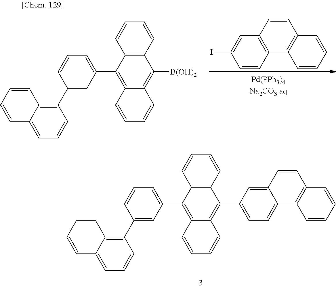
C1=CC2=C(C3=C1C=CC=C3)C=CC(I)=C2.C12=C(C=CC=C1)C([B(OH)2])=C1C(=C2C2=CC=CC(C3=C4C(=CC=C3)C=CC=C4)=C2)C=CC=C1.C12=C(C=CC=C1)C(C1=CC=C3C(=C1)C=CC1=C3C=CC=C1)=C1C(=C2C2=CC=CC(C3=C4C(=CC=C3)C=CC=C4)=C2)C=CC=C1
